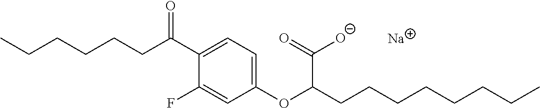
CCCCCCC(C1=CC=C(OC(CCCCCCCC)C(=O)[O-])C=C1F)=O.[Na]
